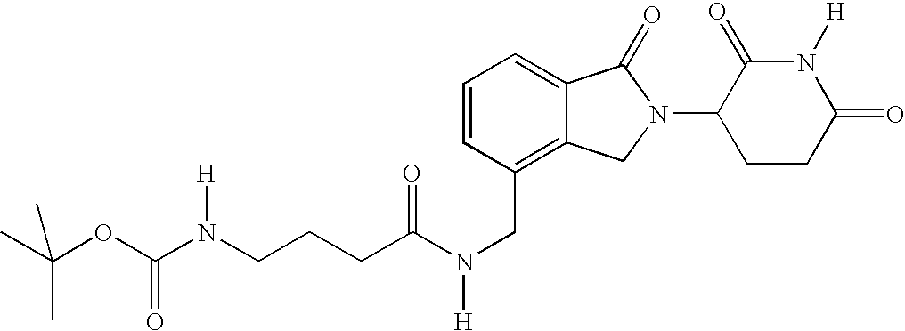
C(C(N(CC1=C2C(=CC=C1)C(=O)N(C1CCC(=O)N([H])C1=O)C2)[H])=O)CCN(C(OC(C)(C)C)=O)[H]
